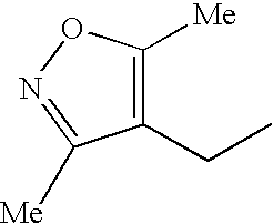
C1(CC)=C([Me])ON=C1[Me]
